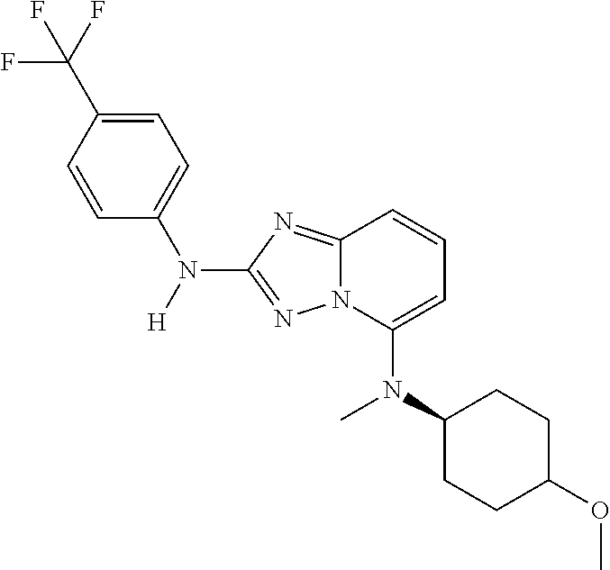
N(C1=CC=CC2=NC(N([H])C3=CC=C(C(F)(F)F)C=C3)=NN12)(C1CCC(OC)CC1)C
